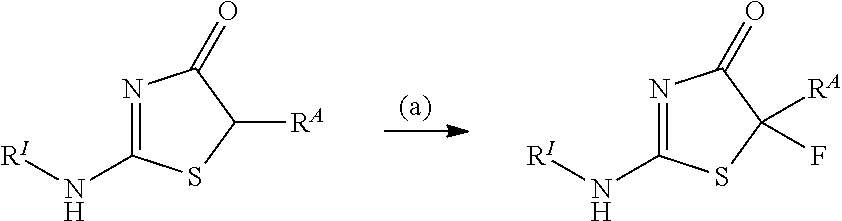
N1=C(N[RI])SC([RA])(F)C1=O.N1=C(N[RI])SC([RA])C1=O
